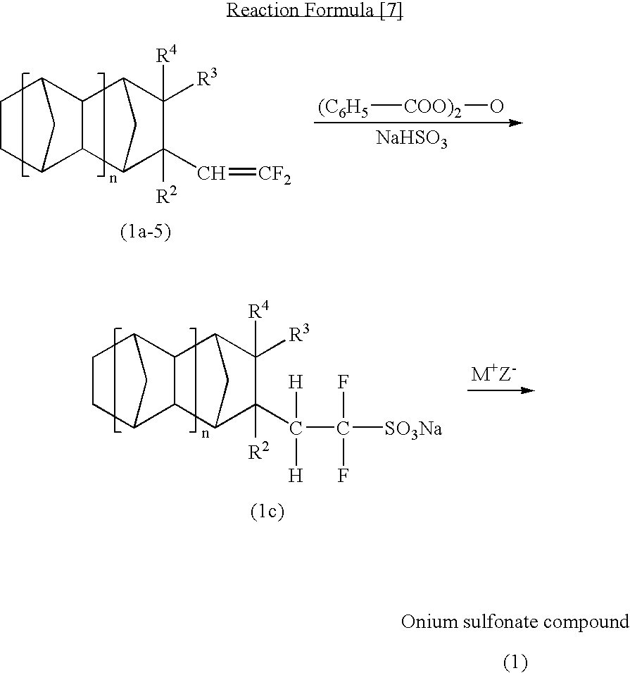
C1C2CC(C1)C1C2C2C(C(C(F)(F)[SO3Na])([H])[H])([R2])C([R3])([R4])C1C2.C1C2CC(C1)C1C2C2C(C=[CF2])([R2])C([R3])([R4])C1C2.[NaHSO3].[(C6H5][COO)2]O
